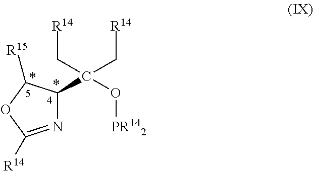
N1=C([R14])OC([R15])C1C(O[PR142])(C[R14])C[R14]
